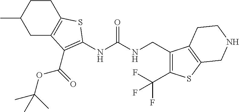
C1(C)CC2=C(CC1)SC(NC(NCC1=C(C(F)(F)F)SC3=C1CCNC3)=O)=C2C(OC(C)(C)C)=O
